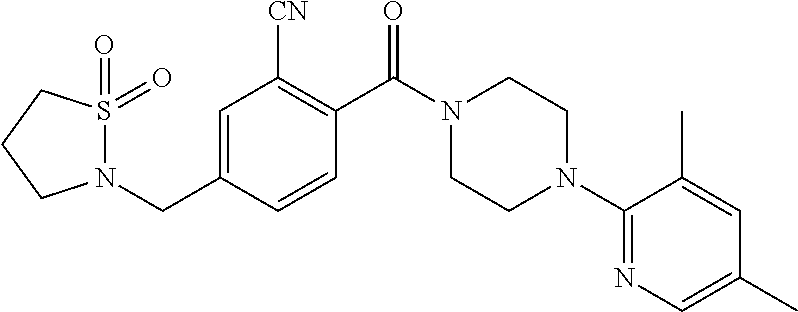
C1=C(CN2S(=O)(=O)CCC2)C=CC(C(=O)N2CCN(C3=NC=C(C)C=C3C)CC2)=C1[CN]
